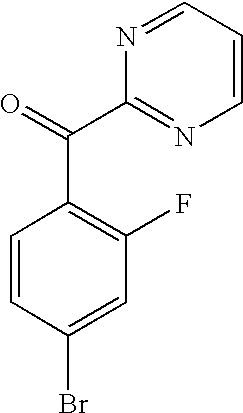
N1=CC=CN=C1C(C1=C(F)C=C(Br)C=C1)=O
